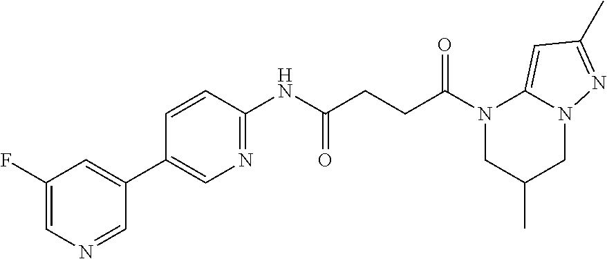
N1(C(CCC(NC2=NC=C(C3=CC(F)=CN=C3)C=C2)=O)=O)CC(C)CN2C1=CC(C)=N2
